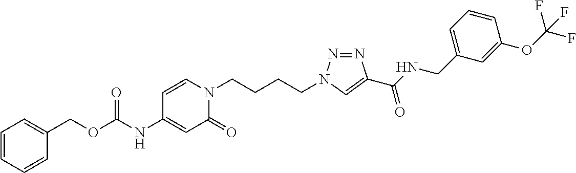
C(OC(NC1=CC(=O)N(CCCCN2N=NC(C(NCC3=CC=CC(OC(F)(F)F)=C3)=O)=C2)C=C1)=O)C1=CC=CC=C1
